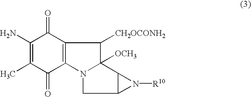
C12=C(N3CC4C(C3([OCH3])C1[CH2OCONH2])N4[R10])C(=O)C(C)=C(N)C2=O
